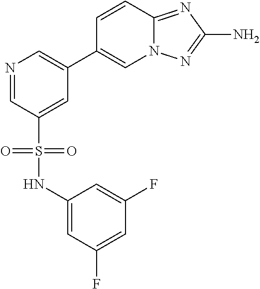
N1=CC(S(NC2=CC(F)=CC(F)=C2)(=O)=O)=CC(C2=CN3C(=NC(N)=N3)C=C2)=C1
